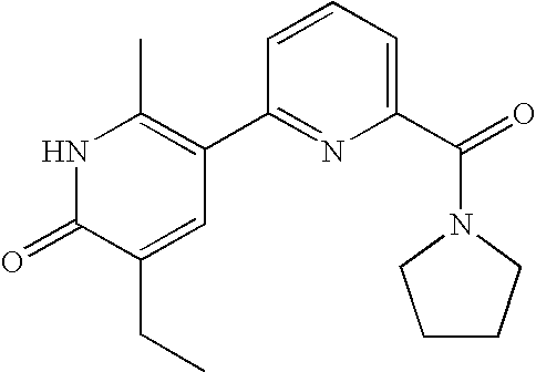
N1C(=O)C(CC)=CC(C2=NC(C(=O)N3CCCC3)=CC=C2)=C1C
